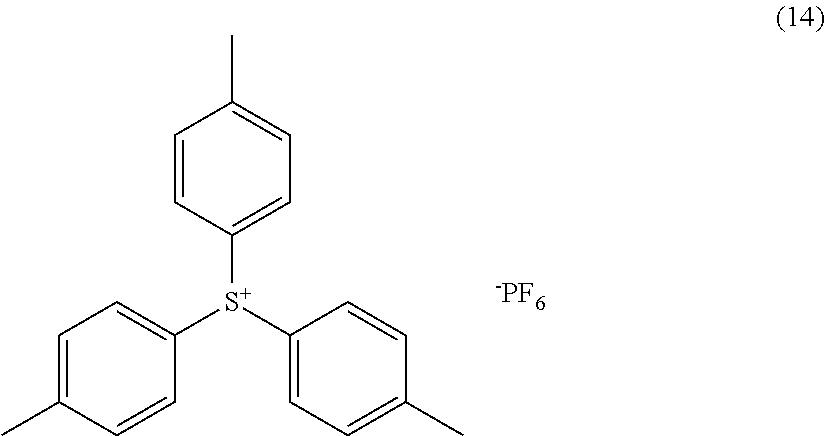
C1=CC([S+](C2=CC=C(C)C=C2)C2=CC=C(C)C=C2)=CC=C1C.[-PF6]
